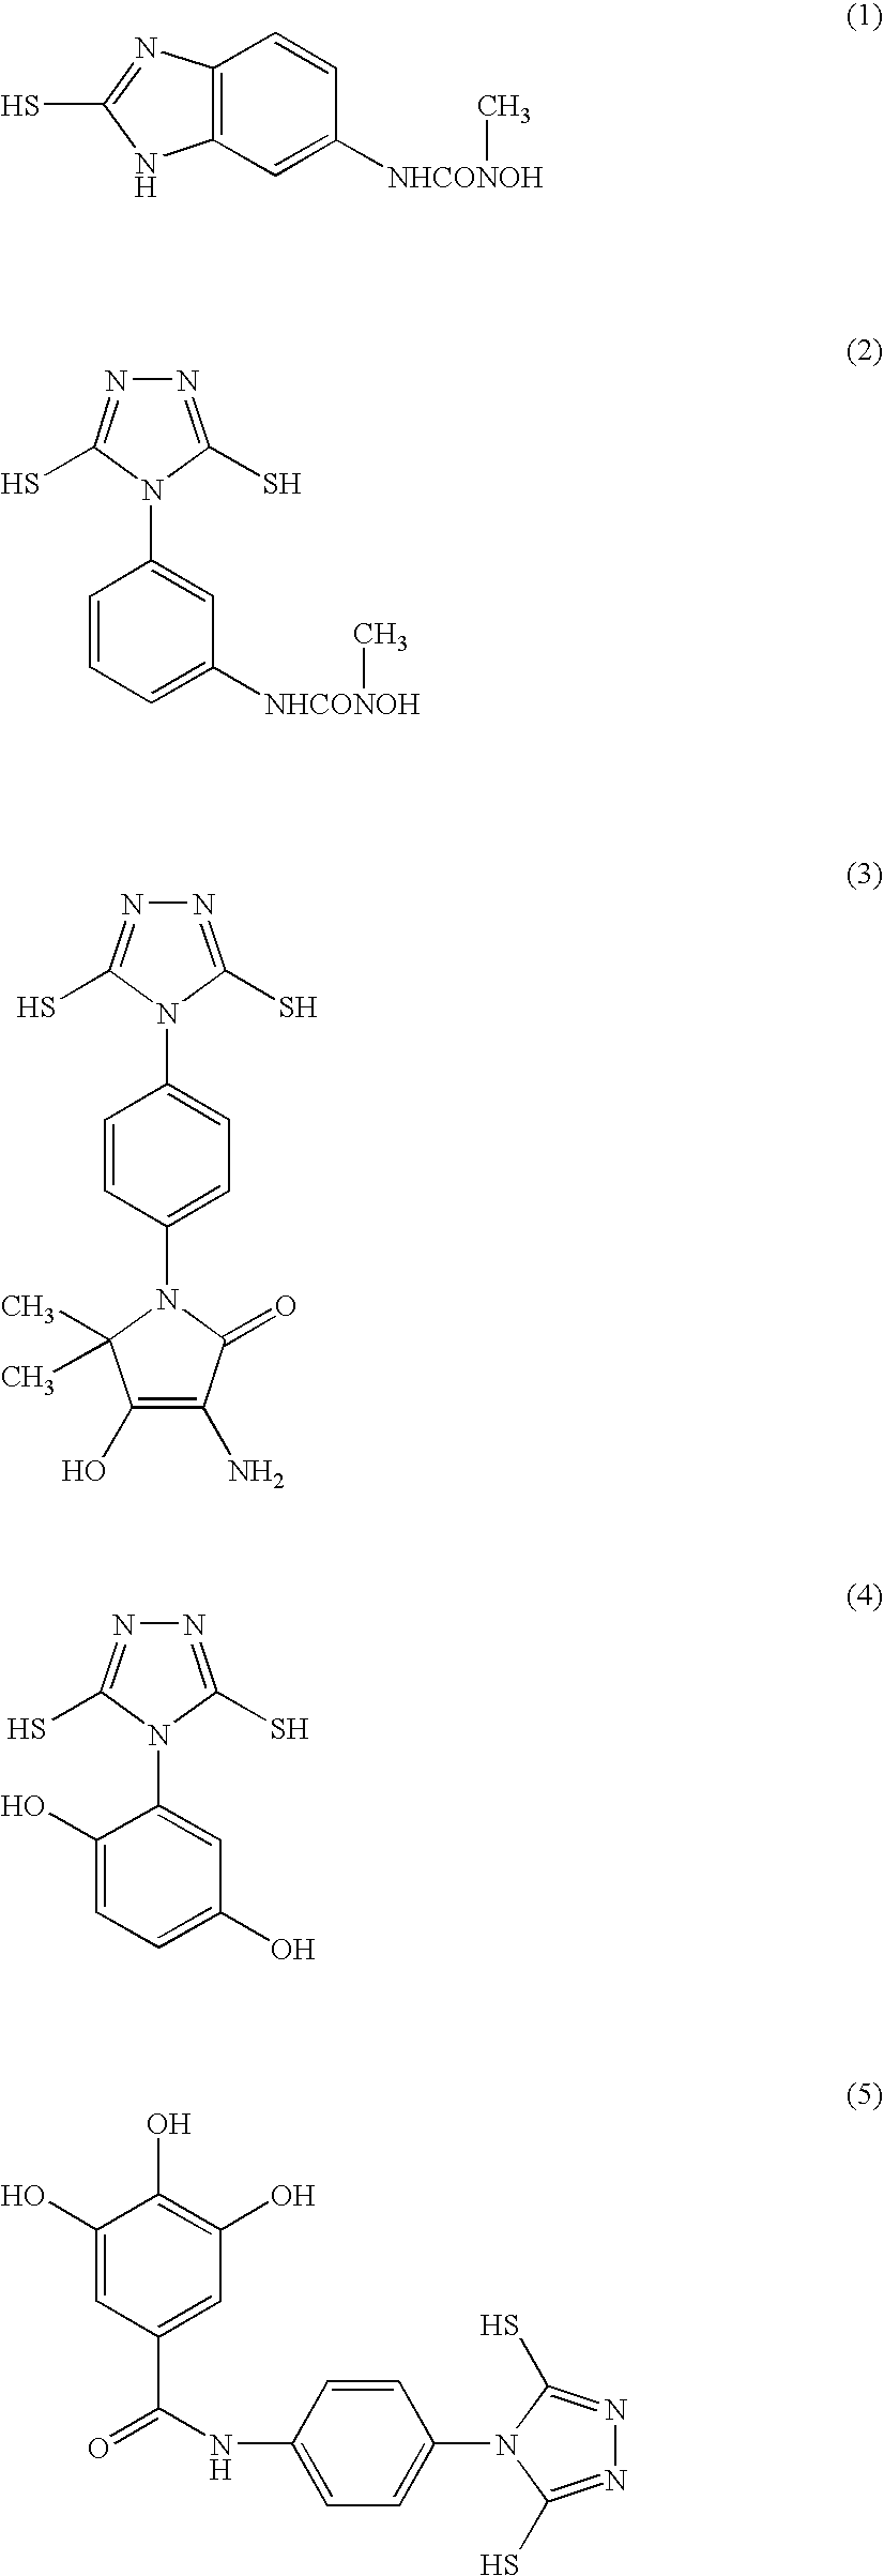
C12=C(N=C(S)N1)C=CC([NHCONOH]C)=C2.N1=C(S)N(C2=CC([NHCONOH]C)=CC=C2)C(S)=N1.N1=C(S)N(C2=CC=C(N3C(C)(C)C(O)=C(N)C3=O)C=C2)C(S)=N1.N1=C(S)N(C2=CC(O)=CC=C2O)C(S)=N1.C1(C(=O)NC2=CC=C(N3C(S)=NN=C3S)C=C2)=CC(O)=C(O)C(O)=C1
